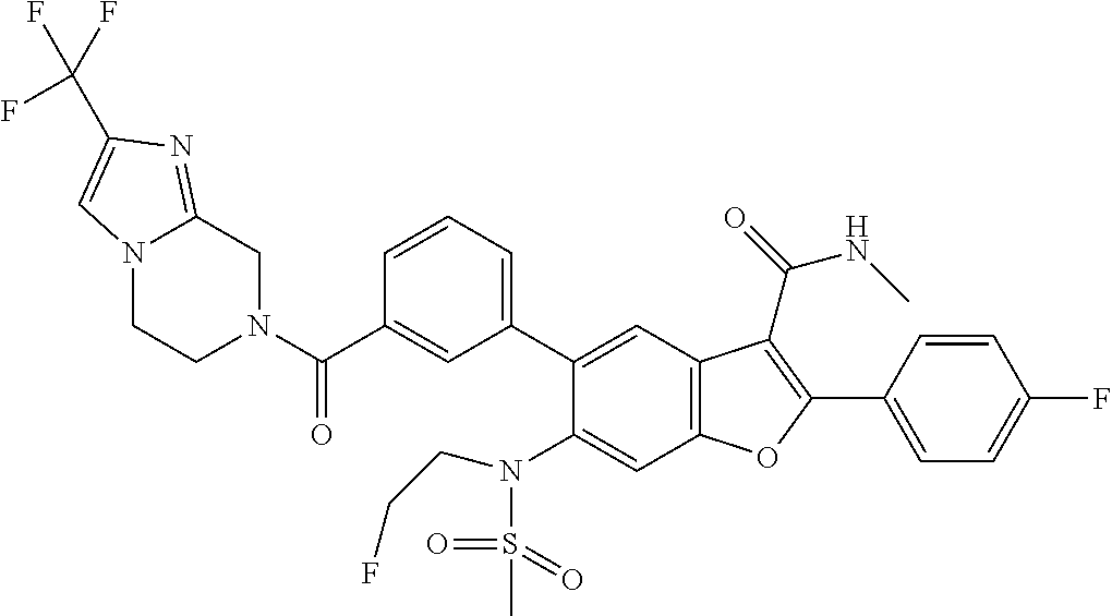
N12CCN(C(C3=CC(C4=CC5=C(C=C4N(CCF)S(C)(=O)=O)OC(C4=CC=C(F)C=C4)=C5C(=O)NC)=CC=C3)=O)CC1=NC(C(F)(F)F)=C2
